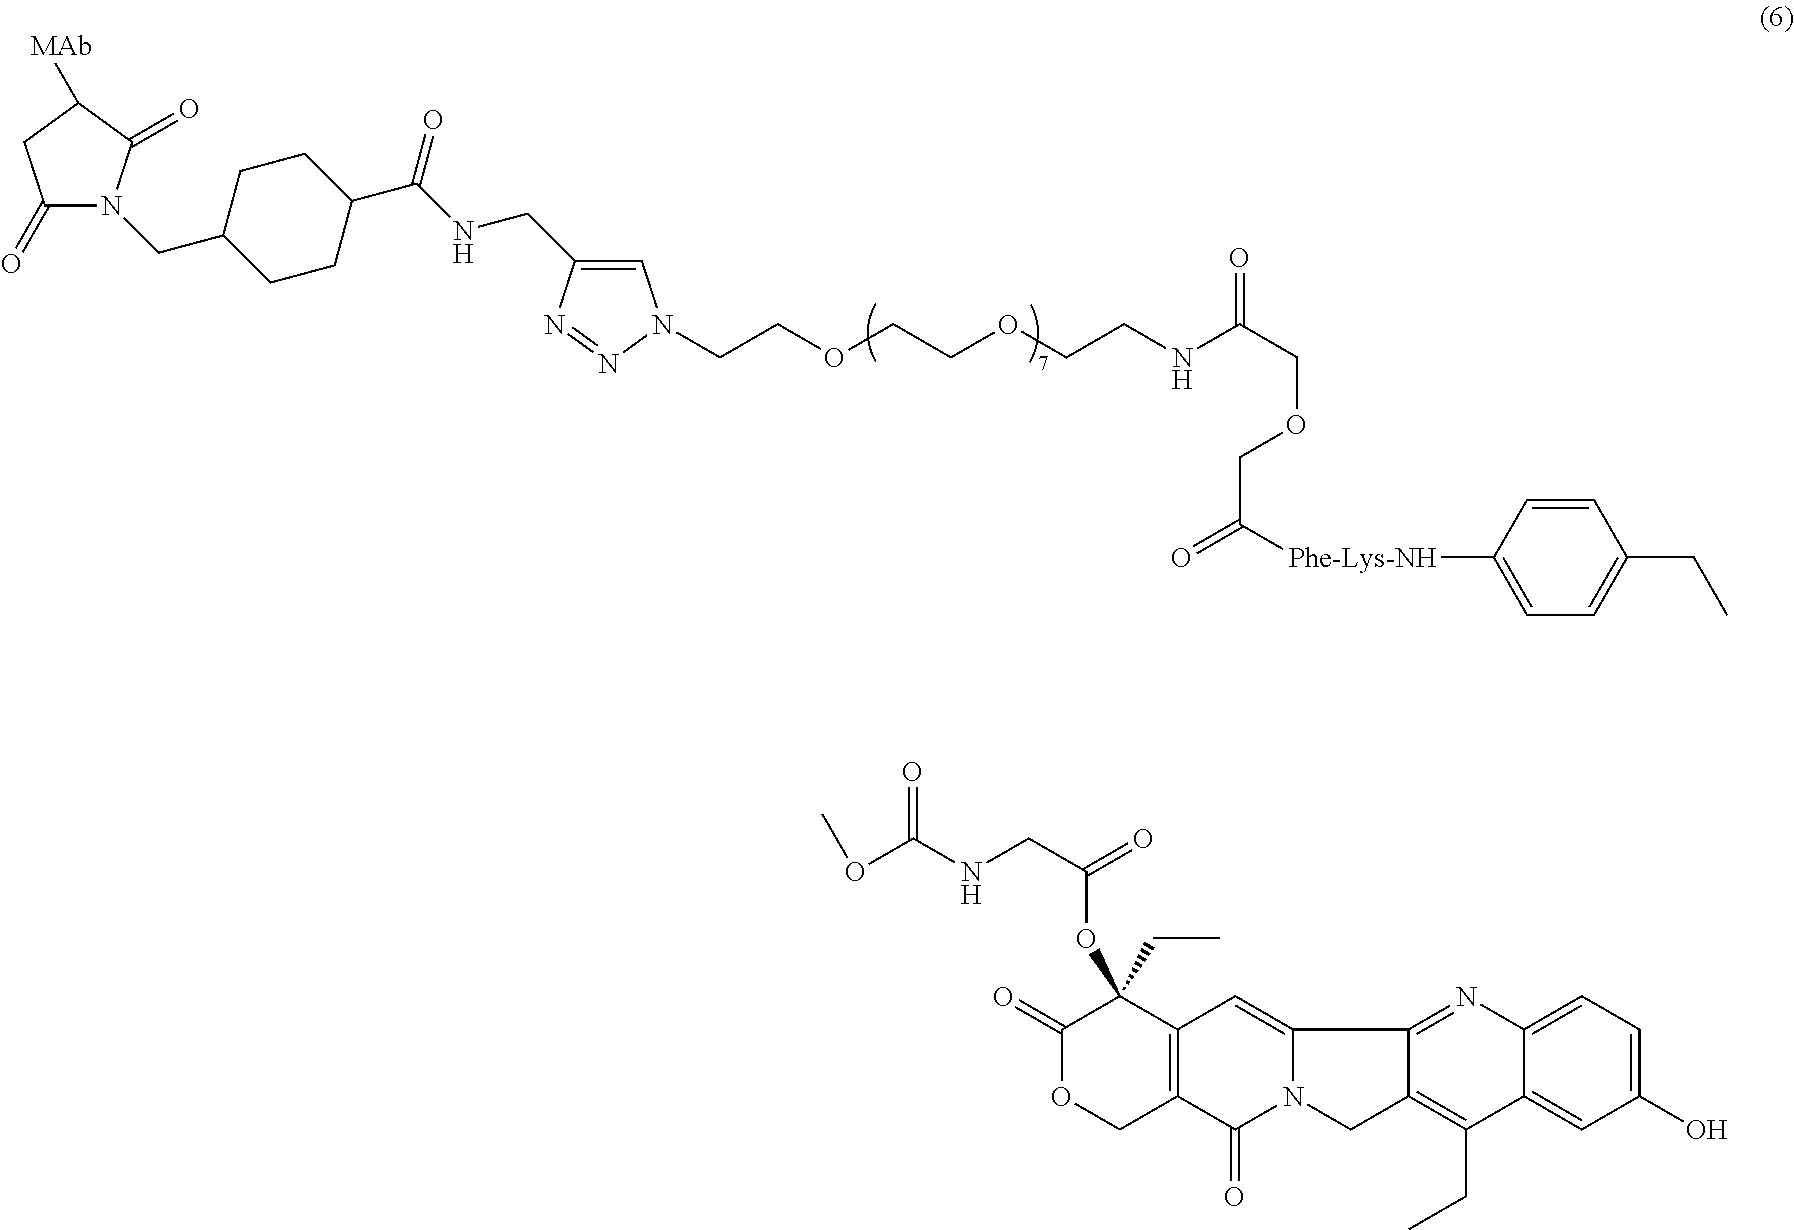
C1(=O)N(CC2CCC(C(NCC3=CN(CCOCCOCCNC(COCC(=O)[Phe-Lys-NH]C4=CC=C(CC)C=C4)=O)N=N3)=O)CC2)C(=O)C([MAb])C1.C1(CC)(OC(CNC(OC)=O)=O)C(=O)OCC2=C1C=C1N(C2=O)CC2=C(CC)C3=CC(O)=CC=C3N=C12
